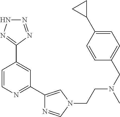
C1=CN=C(C2=CN(CCN(CC3=CC=C(C4CC4)C=C3)C)C=N2)C=C1C1=NNN=N1
